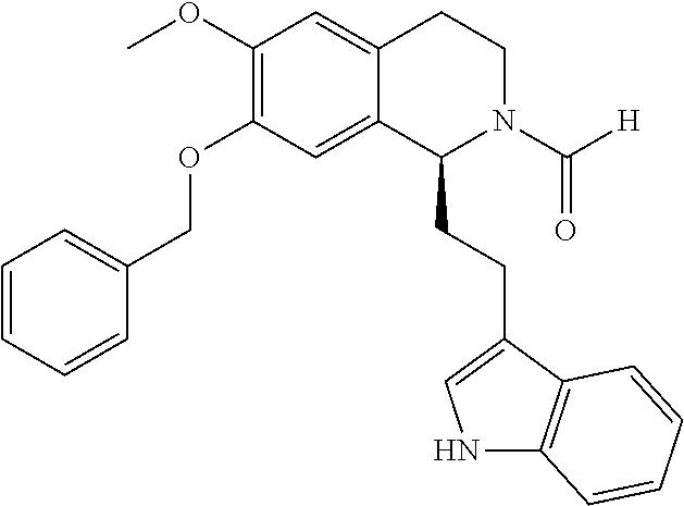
C1(OC)=C(OCC2=CC=CC=C2)C=C2C(=C1)CCN(C([H])=O)C2CCC1=CNC2=C1C=CC=C2
